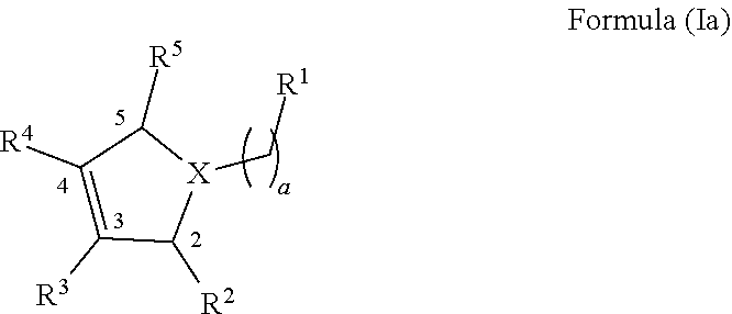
[X]1(C[R1])C([R5])C([R4])=C([R3])C1[R2]
